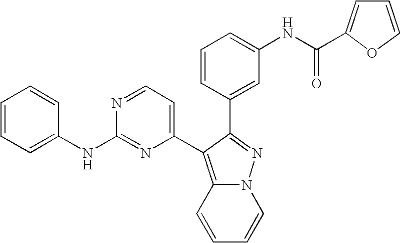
C1=CC=C(NC2=NC(C3=C4C=CC=CN4N=C3C3=CC(NC(=O)C4=CC=CO4)=CC=C3)=CC=N2)C=C1
